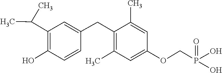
CC1=C(CC2=CC(C(C)C)=C(O)C=C2)C(C)=CC(OCP(O)(=O)O)=C1
